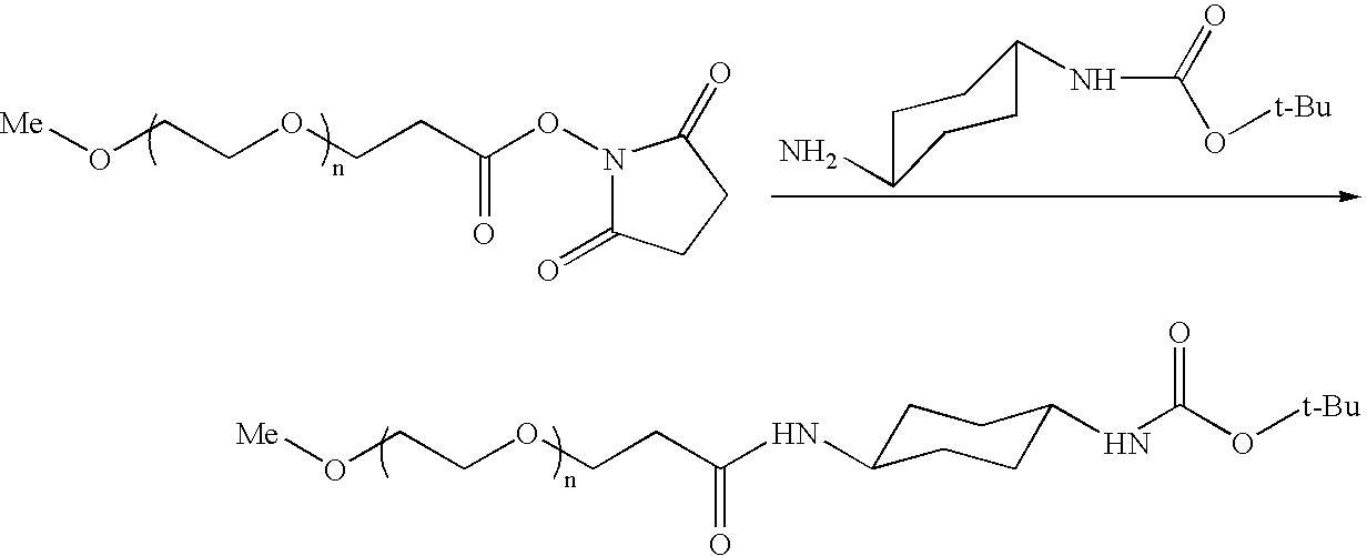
[Me]OCCOCCC(ON1C(=O)CCC1=O)=O.C1C(N)CCC(NC(O[t-Bu])=O)C1.[Me]OCCOCCC(NC1CCC(NC(O[t-Bu])=O)CC1)=O
